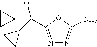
N1=C(C(C2CC2)(O)C2CC2)OC(N)=N1
